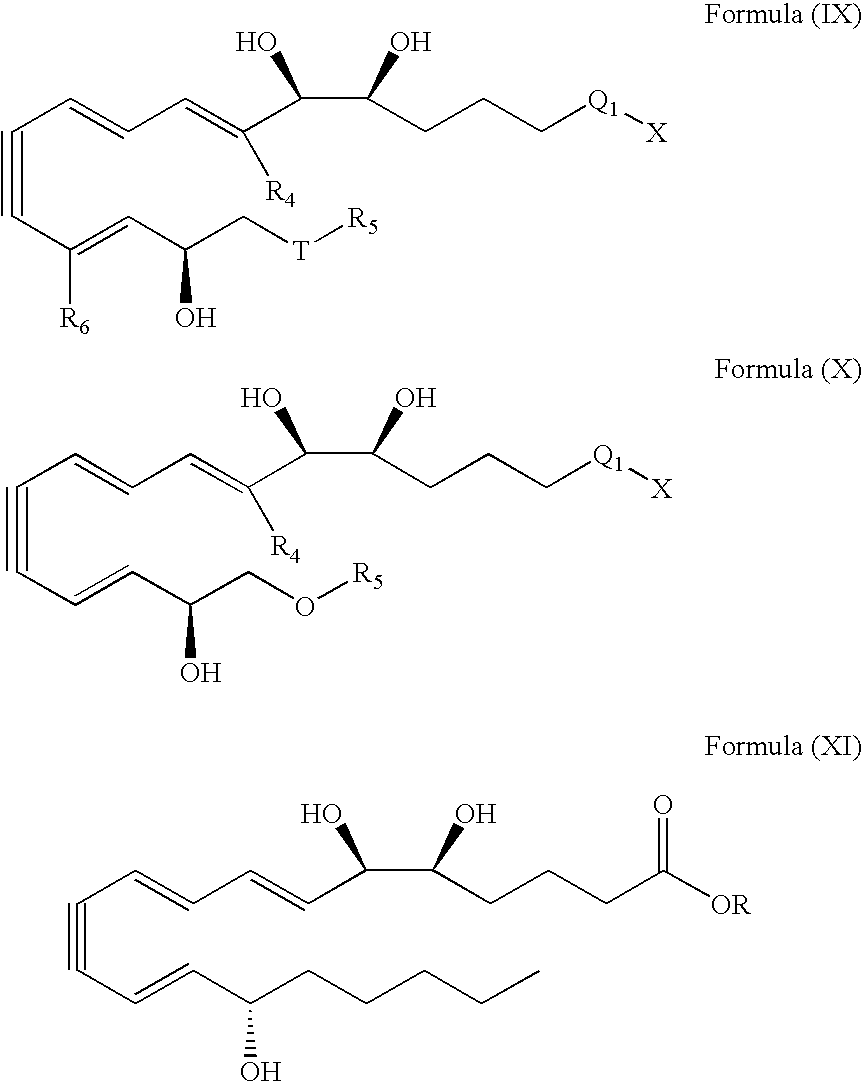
C(#CC(=CC(C[T][R5])O)[R6])C=CC=C(C(C(CCC[Q1][X])O)O)[R4].C(#CC=CC(CO[R5])O)C=CC=C(C(C(CCC[Q1][X])O)O)[R4].C(C=CC=CC(C(CCCC([OR])=O)O)O)#CC=CC(CCCCC)O
